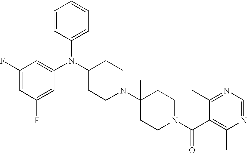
C1(N(C2CCN(C3(C)CCN(C(C4=C(C)N=CN=C4C)=O)CC3)CC2)C2=CC(F)=CC(F)=C2)=CC=CC=C1
